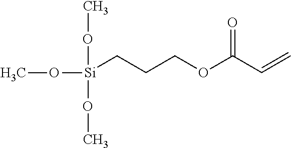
[Si](CCCOC(C=C)=O)(OC)(OC)OC
